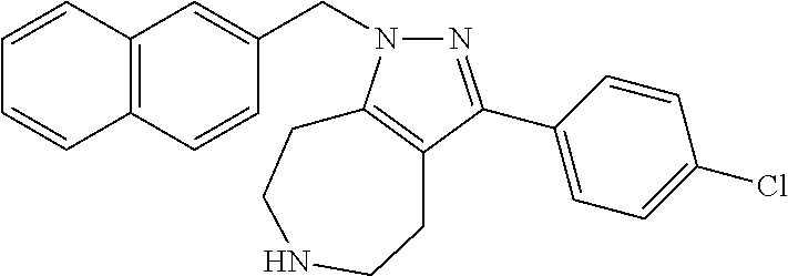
C1(C2=NN(CC3=CC4=C(C=C3)C=CC=C4)C3=C2CCNCC3)=CC=C(Cl)C=C1
